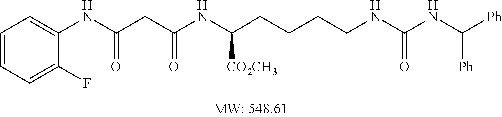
C1=CC=C(F)C(NC(CC(NC(CCCCNC(NC([Ph])[Ph])=O)[CO2CH3])=O)=O)=C1
